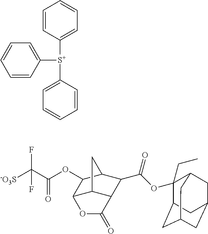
C1=CC([S+](C2=CC=CC=C2)C2=CC=CC=C2)=CC=C1.[-O3S]C(C(OC1C2C3C(C(C(OC4(CC)C5CC6CC(CC4C6)C5)=O)C1C3)C(=O)O2)=O)(F)F
